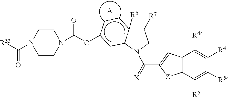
C(C1=CC2=C([Z]1)C([R5])=C([R5])C([R4])=C2[R4])(=[X])N1C2C([R6])(C([R7])C1)CCC(OC(N1CCN(C([R33])=O)CC1)=O)C2.[A]
